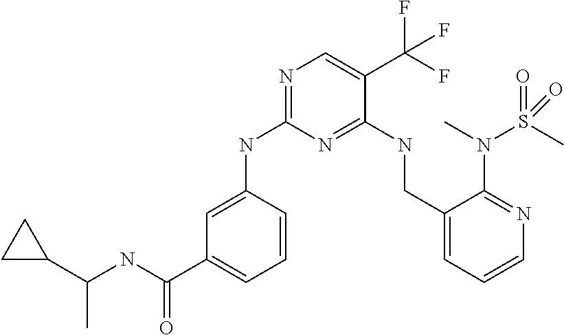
C1=C(NC2=NC=C(C(F)(F)F)C(NCC3=CC=CN=C3N(C)S(C)(=O)=O)=N2)C=CC=C1C(NC(C1CC1)C)=O
